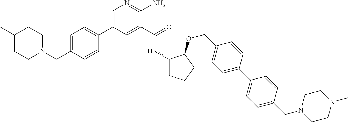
C1(C2=CN=C(N)C(C(=O)NC3CCCC3OCC3=CC=C(C4=CC=C(CN5CCN(C)CC5)C=C4)C=C3)=C2)=CC=C(CN2CCC(C)CC2)C=C1
